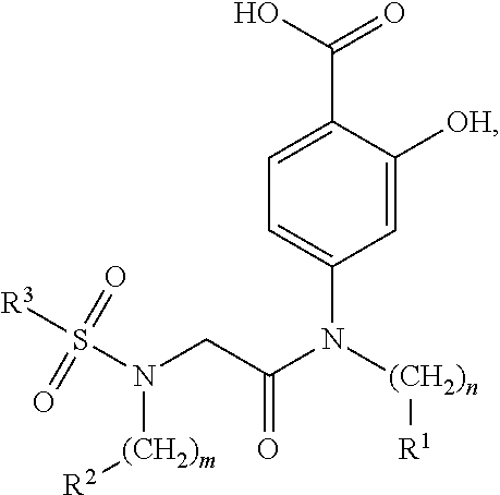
C1=C(N([(CH2)n][R1])C(CN(S([R3])(=O)=O)[(CH2)m][R2])=O)C=C([OH])C(C(O)=O)=C1
